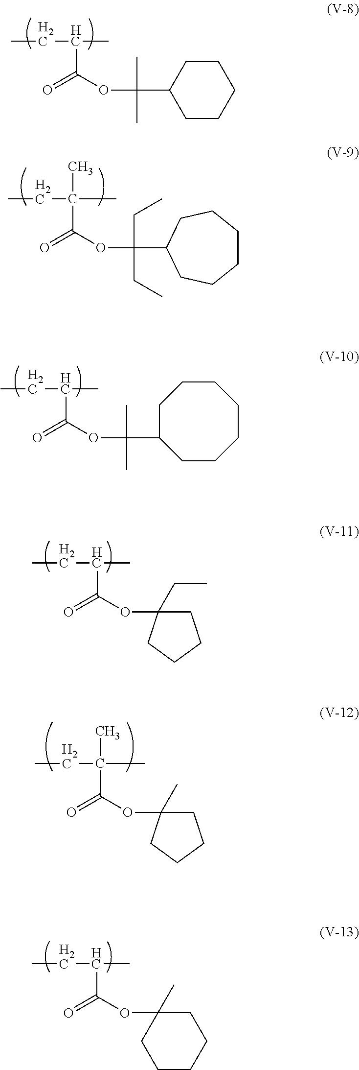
CCC(C(OC(C)(C)C1CCCCC1)=O)C.CCC(C(OC(CC)(CC)C1CCCCCC1)=O)(C)C.CCC(C(OC(C)(C)C1CCCCCCC1)=O)C.CCC(C(OC1(CC)CCCC1)=O)C.CCC(C(OC1(C)CCCC1)=O)(C)C.CCC(C(OC1(C)CCCCC1)=O)C
